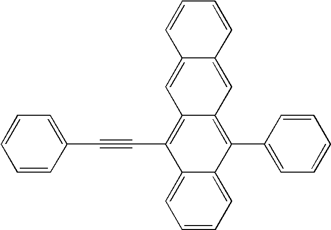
C1=CC=C2C(=C1)C(C#CC1=CC=CC=C1)=C1C(=C2C2=CC=CC=C2)C=C2C(=C1)C=CC=C2
